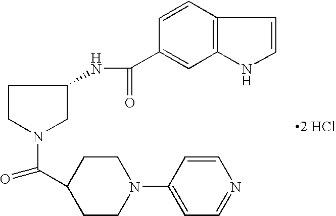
C1CN(C(C2CCN(C3=CC=NC=C3)CC2)=O)CC1NC(C1=CC2=C(C=C1)C=CN2)=O.[2 HCl]
